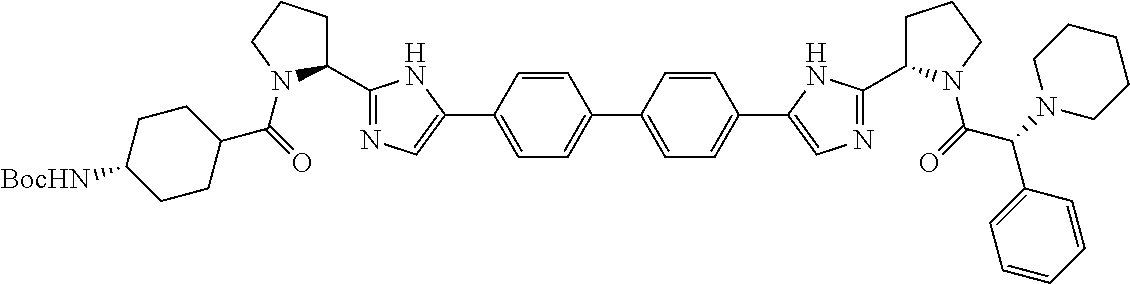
C1=CC(C2=CN=C(C3CCCN3C(=O)C3CCC([BocHN])CC3)N2)=CC=C1C1=CC=C(C2=CN=C(C3CCCN3C(C(C3=CC=CC=C3)N3CCCCC3)=O)N2)C=C1
